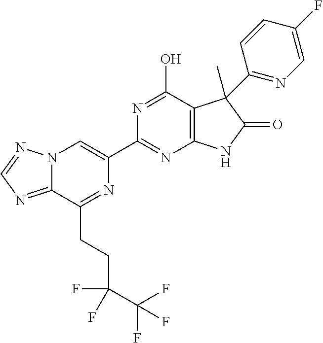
C12=NC=NN1C=C(C1=NC3=C(C(O)=N1)C(C)(C1=NC=C(F)C=C1)C(=O)N3)N=C2CCC(C(F)(F)F)(F)F
